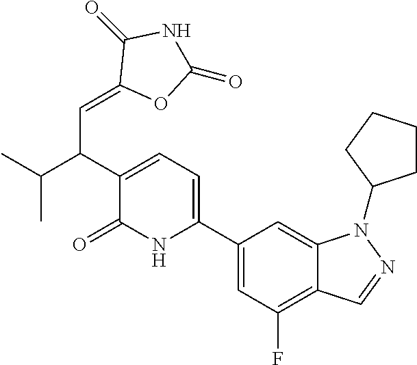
C1(C2=CC=C(C(C(C)C)C=C3OC(=O)NC3=O)C(=O)N2)=CC(F)=C2C(=C1)N(C1CCCC1)N=C2
